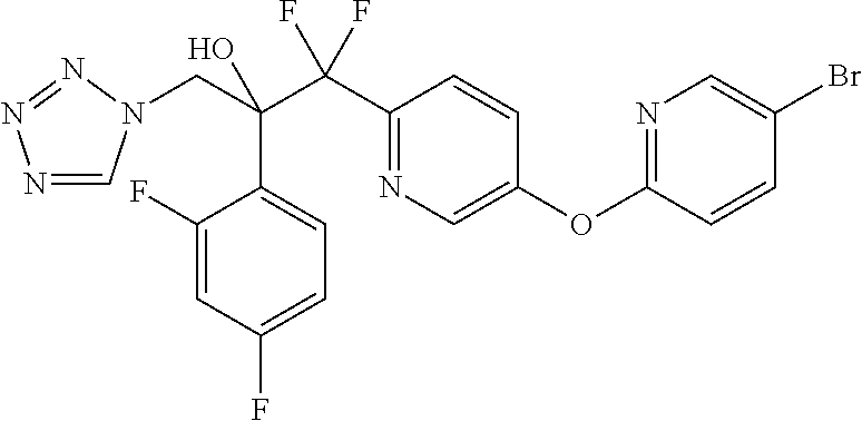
N1=CN(CC(C(C2=NC=C(OC3=NC=C(Br)C=C3)C=C2)(F)F)(O)C2=CC=C(F)C=C2F)N=N1
